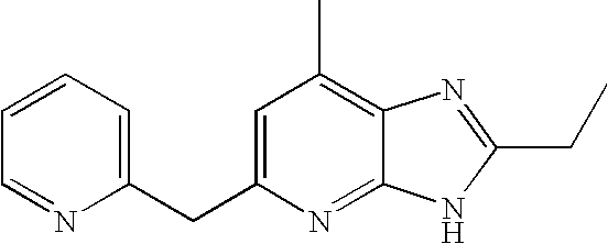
C1=C(CC2=CC=CC=N2)N=C2C(=C1C)N=C(CC)N2
